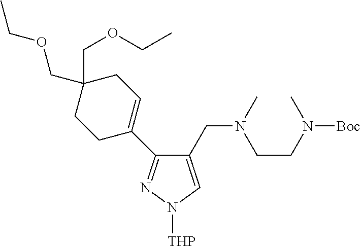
C1(CN(C)CCN(C)[Boc])=CN([THP])N=C1C1=CCC(COCC)(COCC)CC1
